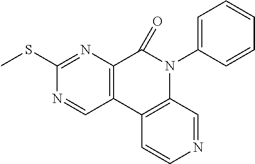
C12=C(C3=C(N(C4=CC=CC=C4)C1=O)C=NC=C3)C=NC(SC)=N2
